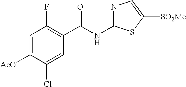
C1=C([AcO])C(Cl)=CC(C(NC2=NC=C([SO2Me])S2)=O)=C1F
